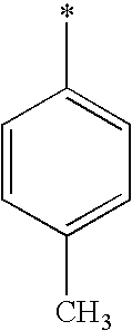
*C1=CC=C(C)C=C1
